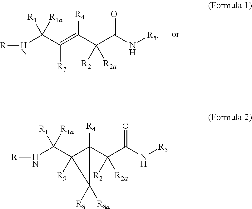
[R4]C(C(C(N[R5])=O)([R2])[R2a])=C([R7])C(N[R])([R1])[R1a].[R4]C1(C(C(N[R5])=O)([R2])[R2a])C(C(N[R])([R1])[R1a])([R9])C1([R8])[R8a]
